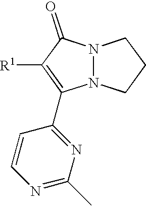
C1=CN=C(C)N=C1C1=C([R1])C(=O)N2N1CCC2
